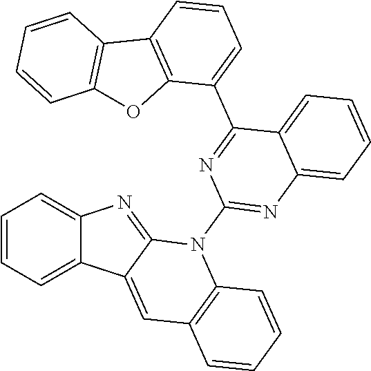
C1=CC=C2C(=C1)N=C1C2=CC2=C(N1C1=NC3=CC=CC=C3C(C3=CC=CC4=C3OC3=C4C=CC=C3)=N1)C=CC=C2
